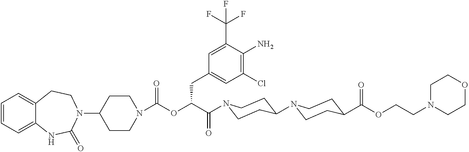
C1(N2CCC3=CC=CC=C3NC2=O)CCN(C(OC(C(=O)N2CCC(N3CCC(C(OCCN4CCOCC4)=O)CC3)CC2)CC2=CC(Cl)=C(N)C(C(F)(F)F)=C2)=O)CC1
